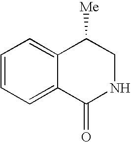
C1=CC=C2C(=C1)C([Me])CNC2=O
